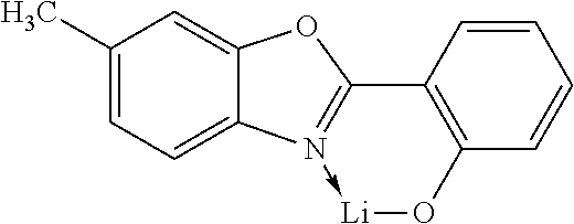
C1(C)=CC=C2C(=C1)OC1=N2->[Li]OC2=C1C=CC=C2
